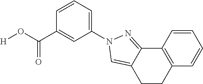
C1=C(N2N=C3C4=C(C=CC=C4)CCC3=C2)C=C(C(O[H])=O)C=C1
